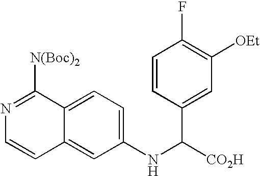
C1(NC([CO2H])C2=CC([OEt])=C(F)C=C2)=CC=C2C(=C1)C=CN=C2[N(Boc)2]
